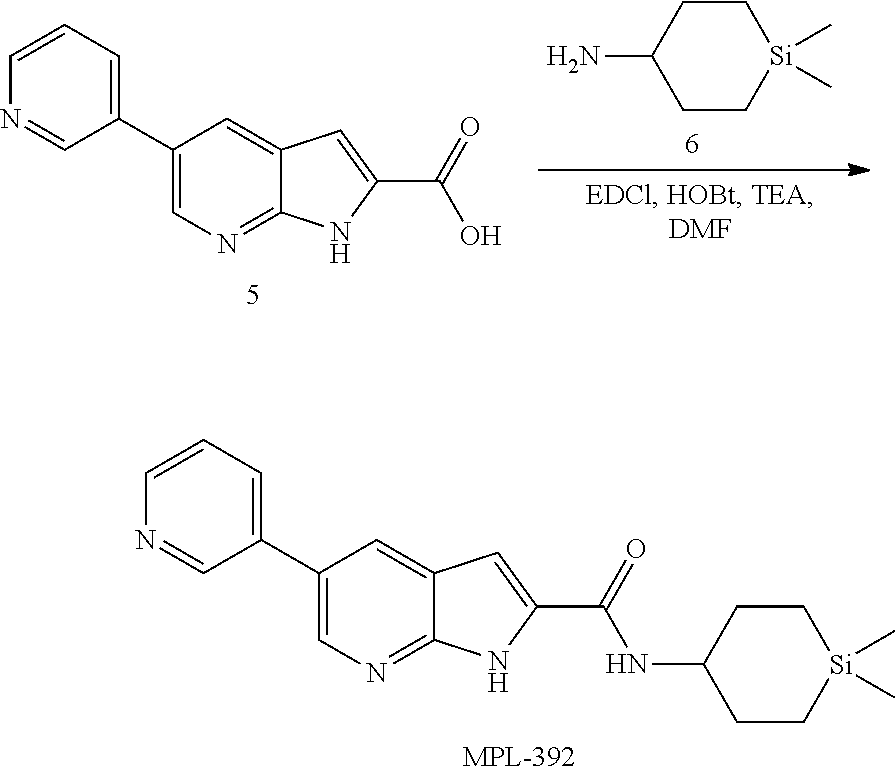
C1=C(C(O)=O)NC2=NC=C(C3=CC=CN=C3)C=C12.NC1CC[Si](C)(C)CC1.C1=C(C(NC2CC[Si](C)(C)CC2)=O)NC2=NC=C(C3=CC=CN=C3)C=C12
